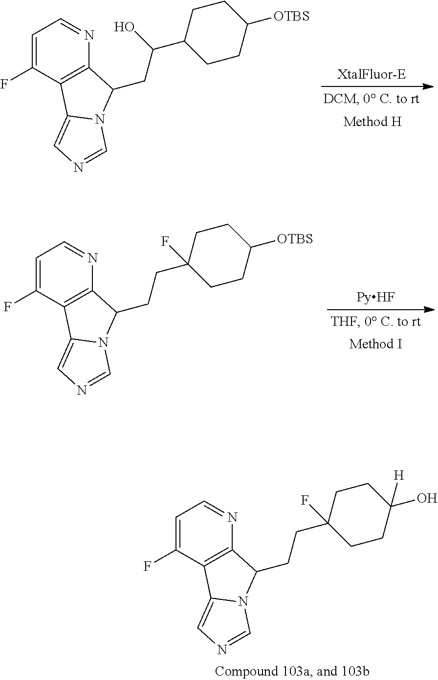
C1=C(F)C2=C(N=C1)C(CC(O)C1CCC([OTBS])CC1)N1C2=CN=C1.C1=C(F)C2=C(N=C1)C(CCC1(F)CCC([OTBS])CC1)N1C2=CN=C1.C1=C(F)C2=C(N=C1)C(CCC1(F)CCC(O)([H])CC1)N1C2=CN=C1
